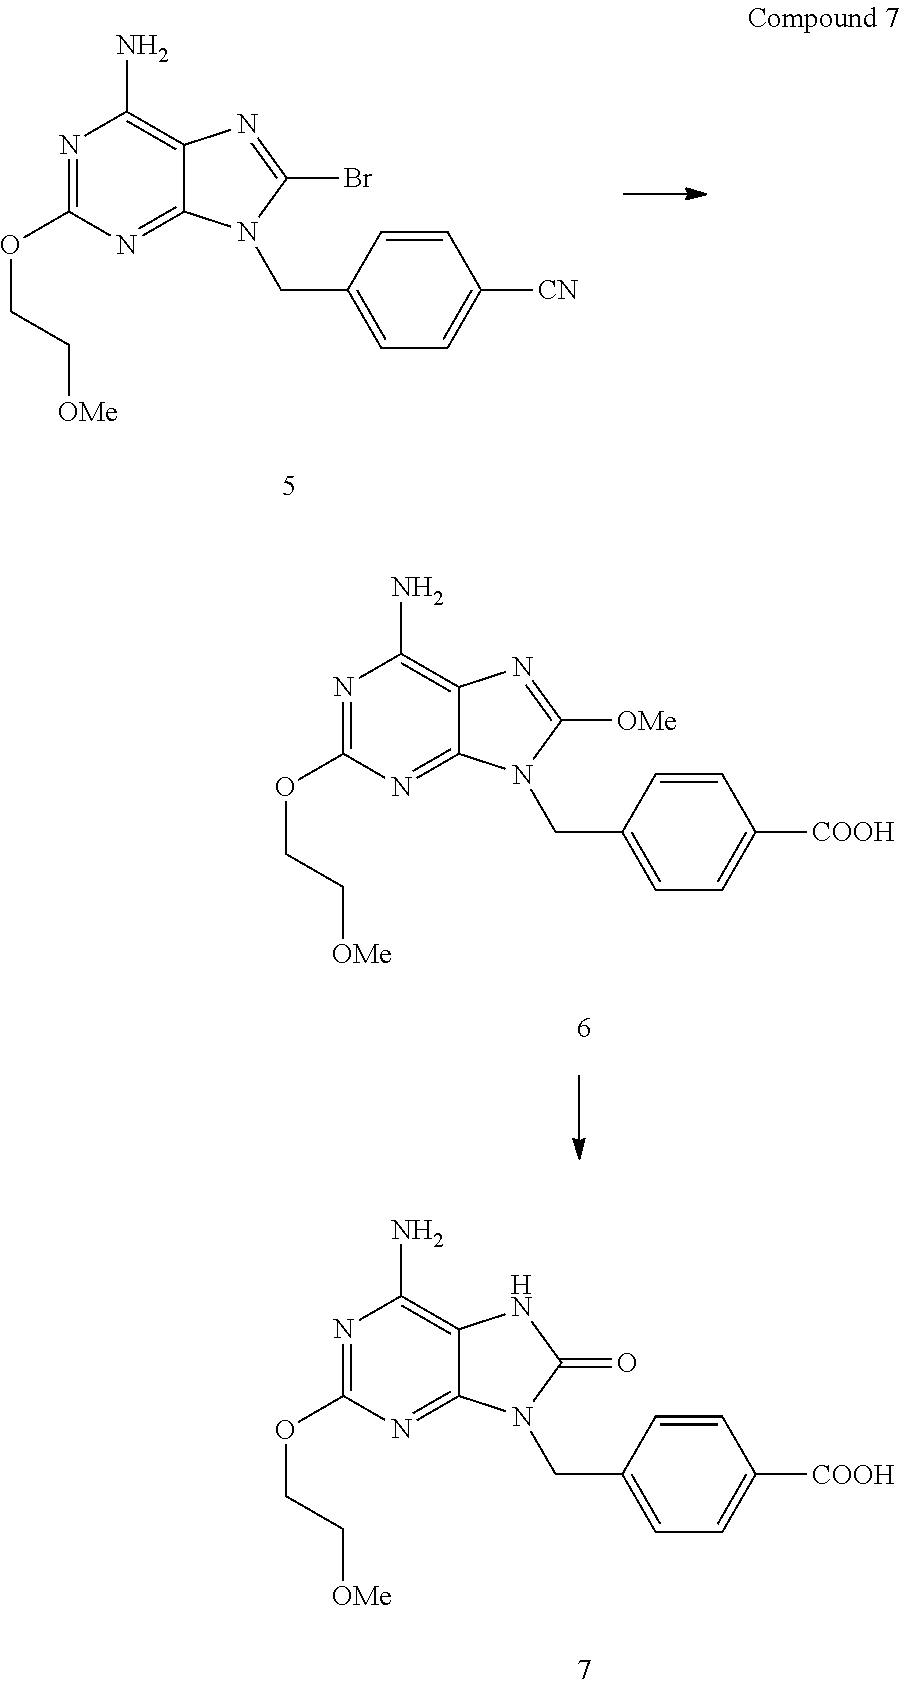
N1=C(OCC[OMe])N=C2C(=C1N)N=C(Br)N2CC1=CC=C([CN])C=C1.N1=C(OCC[OMe])N=C2C(=C1N)N=C([OMe])N2CC1=CC=C([COOH])C=C1.N1=C(OCC[OMe])N=C2C(=C1N)NC(=O)N2CC1=CC=C([COOH])C=C1
